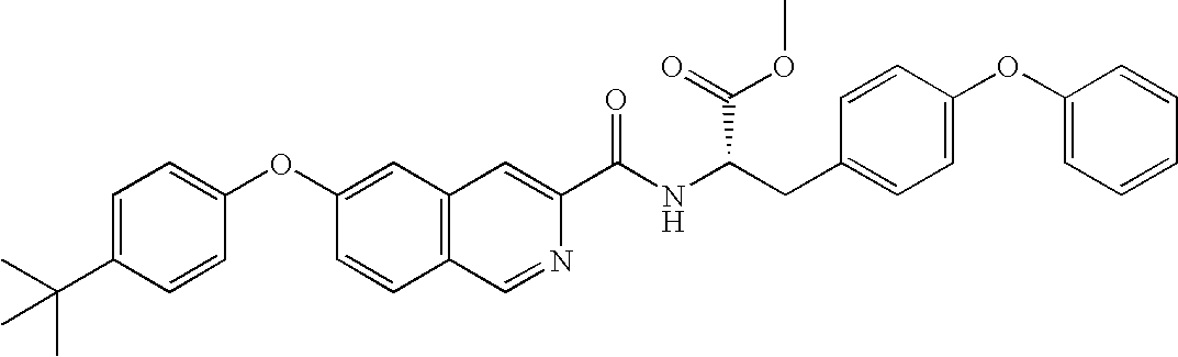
C1=C(C(C)(C)C)C=CC(OC2=CC3=C(C=C2)C=NC(C(NC(CC2=CC=C(OC4=CC=CC=C4)C=C2)C(OC)=O)=O)=C3)=C1
